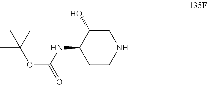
C1C(O)C(NC(OC(C)(C)C)=O)CCN1
